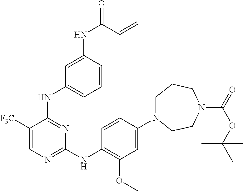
C1(NC(=O)C=C)=CC(NC2=NC(NC3=C(OC)C=C(N4CCCN(C(OC(C)(C)C)=O)CC4)C=C3)=NC=C2[F3C])=CC=C1
